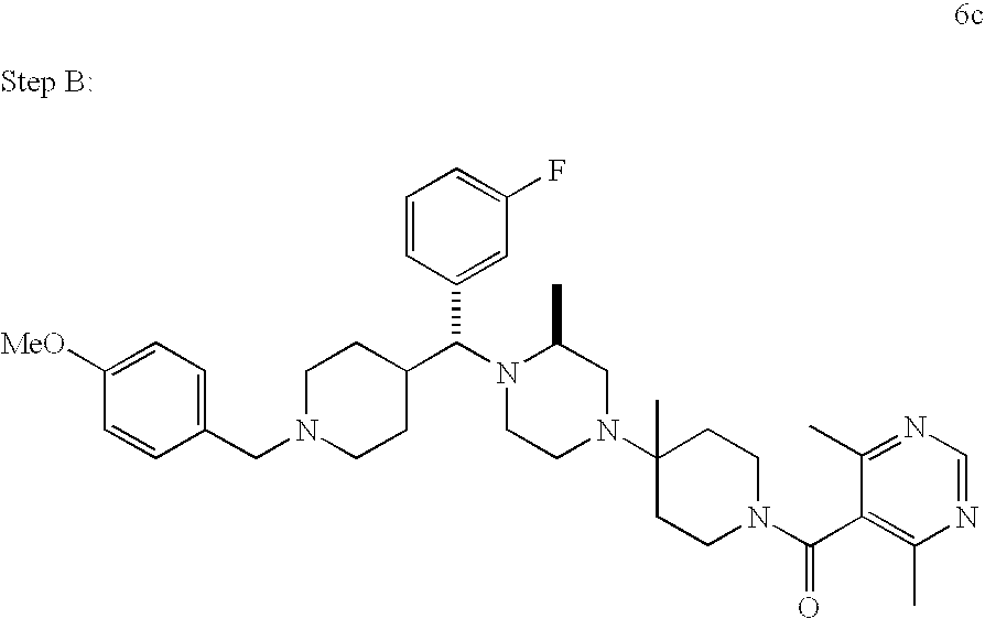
N1(CC2=CC=C([MeO])C=C2)CCC(C(N2CCN(C3(C)CCN(C(C4=C(C)N=CN=C4C)=O)CC3)CC2C)C2=CC(F)=CC=C2)CC1
